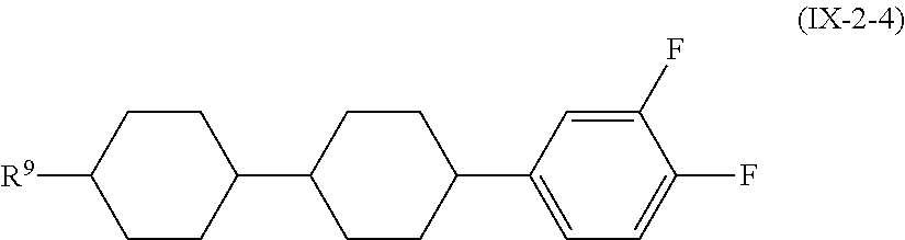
[R9]C1CCC(C2CCC(C3=CC=C(F)C(F)=C3)CC2)CC1
